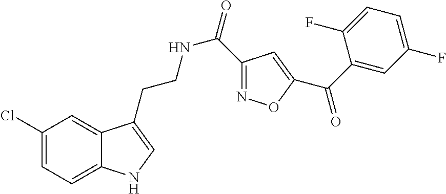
C12=CC=C(Cl)C=C1C(CCNC(=O)C1=NOC(C(C3=CC(F)=CC=C3F)=O)=C1)=CN2
